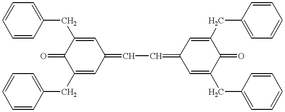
O=C1C(CC2=CC=CC=C2)=CC(=CC=C2C=C(CC3=CC=CC=C3)C(=O)C(CC3=CC=CC=C3)=C2)C=C1CC1=CC=CC=C1
